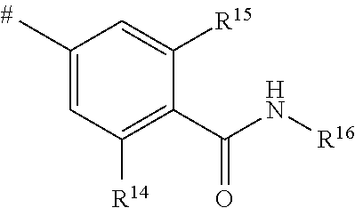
C1(C(N[R16])=O)=C([R14])C=C(C)C=C1[R15]
